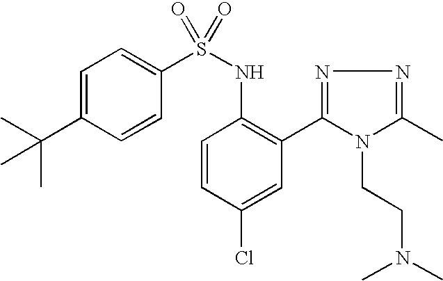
C1=C(C(C)(C)C)C=CC(S(NC2=C(C3=NN=C(C)N3CCN(C)C)C=C(Cl)C=C2)(=O)=O)=C1
